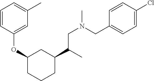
C1=CC(OC2CC(C(CN(C)CC3=CC=C(Cl)C=C3)C)CCC2)=CC(C)=C1
